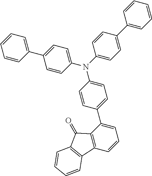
C1(N(C2=CC=C(C3=CC=CC=C3)C=C2)C2=CC=C(C3=CC=CC4=C3C(=O)C3=C4C=CC=C3)C=C2)=CC=C(C2=CC=CC=C2)C=C1
